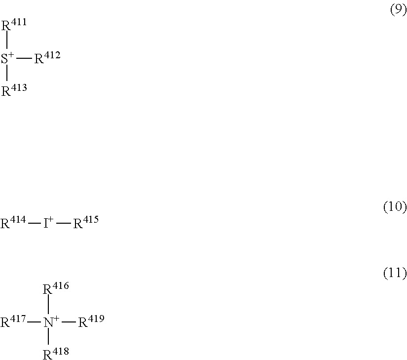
[S+]([R412])([R411])[R413].[R414][I+][R415].[R417][N+]([R419])([R416])[R418]
